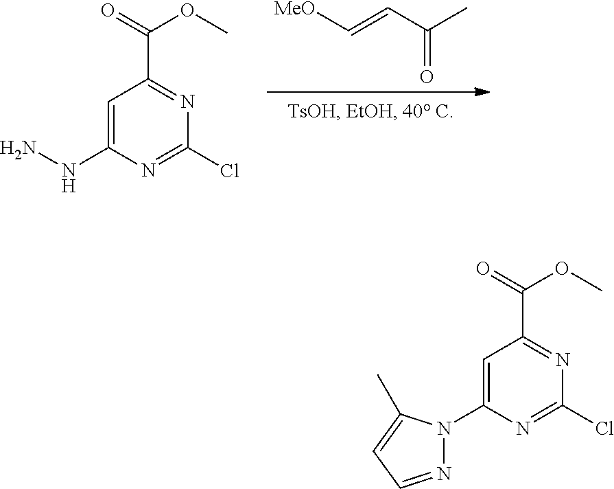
[MeO]C=CC(C)=O.C1=C(NN)N=C(Cl)N=C1C(=O)OC.C1=C(N2N=CC=C2C)N=C(Cl)N=C1C(=O)OC
